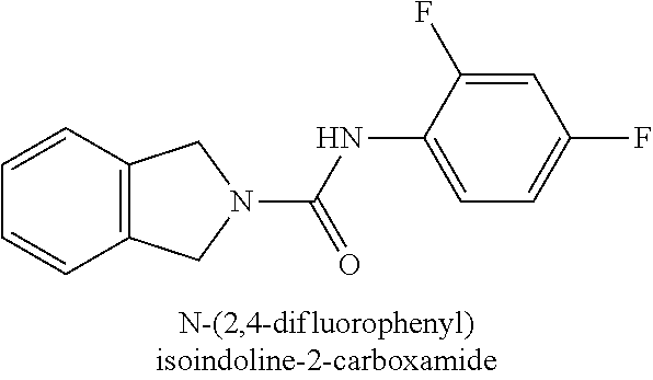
C(NC1=CC=C(F)C=C1F)(=O)N1CC2=C(C=CC=C2)C1
